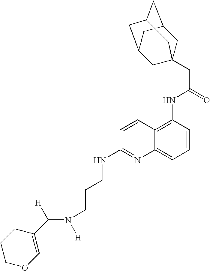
C([H])(N([H])CCCNC1=NC2=CC=CC(NC(CC34CC5CC(CC(C3)C5)C4)=O)=C2C=C1)C1=COCCC1
